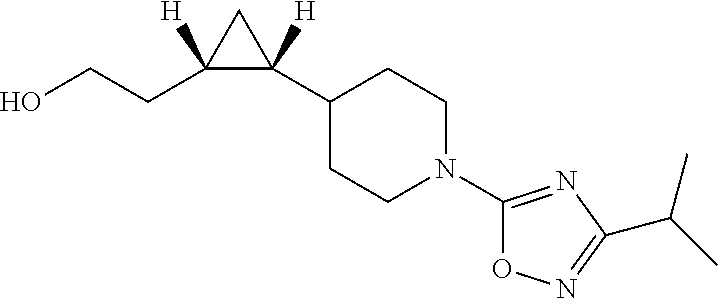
C1(C2([H])C(CCO)([H])C2)CCN(C2=NC(C(C)C)=NO2)CC1
